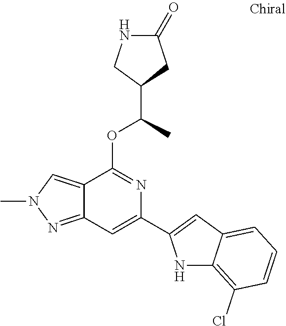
N1C(=O)CC(C(C)OC2=NC(C3=CC4=CC=CC(Cl)=C4N3)=CC3=NN(C)C=C23)C1
